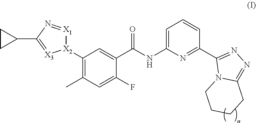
C1(C2=[X3][X2](C3=C(C)C=C(F)C(C(NC4=CC=CC(C5=NN=C6N5CCCC6)=N4)=O)=C3)[X1]=N2)CC1
